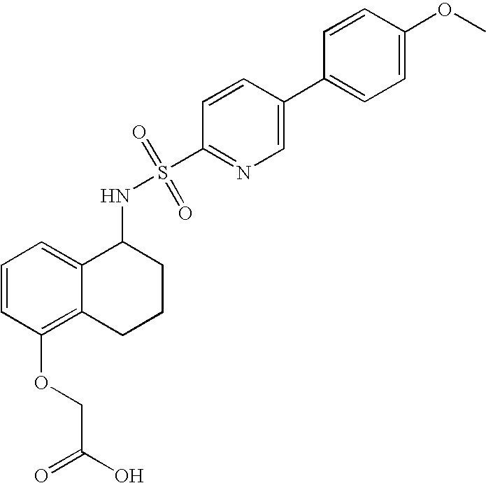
C1(NS(=O)(=O)C2=NC=C(C3=CC=C(OC)C=C3)C=C2)C2=CC=CC(OCC(=O)O)=C2CCC1
